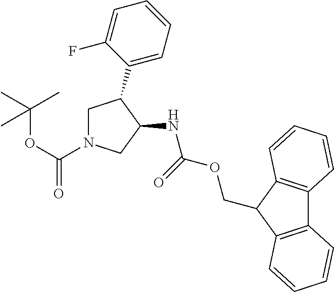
O(C(C)(C)C)C(N1CC(C2=CC=CC=C2F)C(NC(OCC2C3=C(C4=C2C=CC=C4)C=CC=C3)=O)C1)=O
